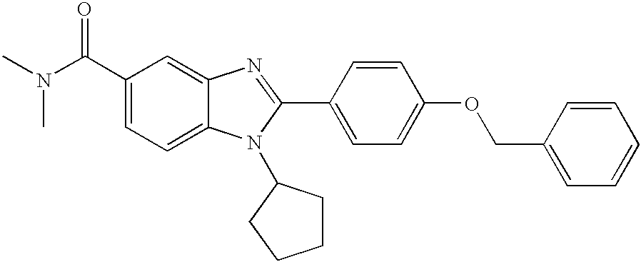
C1=C(C(N(C)C)=O)C=C2C(=C1)N(C1CCCC1)C(C1=CC=C(OCC3=CC=CC=C3)C=C1)=N2
